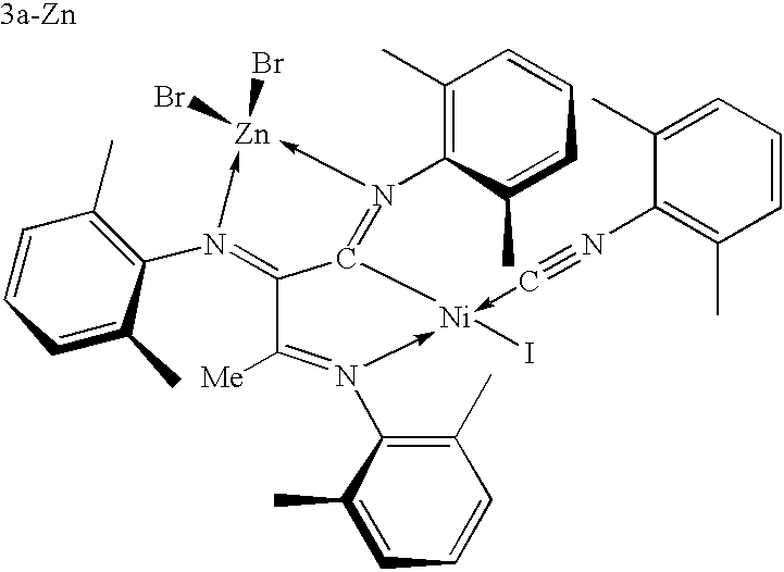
C12=N(C3=C(C)C=CC=C3C)->[Zn](Br)(Br)-N(C3=C(C)C=CC=C3C)=C1[Ni](I)(-C#NC1=C(C)C=CC=C1C)-N(C1=C(C)C=CC=C1C)=C2[Me]
